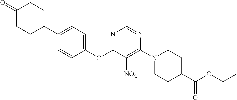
C1(OC2=NC=NC(N3CCC(C(OCC)=O)CC3)=C2[NO2])=CC=C(C2CCC(=O)CC2)C=C1
